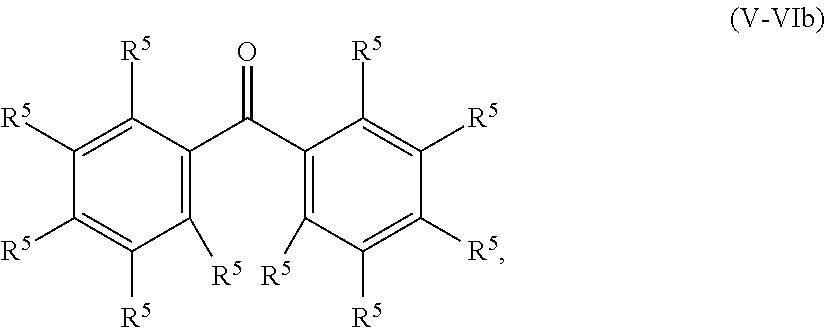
C1([R5])=C(C(C2=C([R5])C([R5])=C([R5])C([R5])=C2[R5])=O)C([R5])=C([R5])C([R5])=C1[R5]
